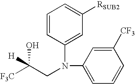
[F3C]C(CN(C1=CC([RSUB2])=CC=C1)C1=CC=CC([CF3])=C1)(O)[H]
